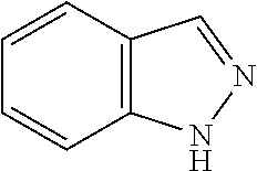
C12=C(C=CC=C1)C=NN2
